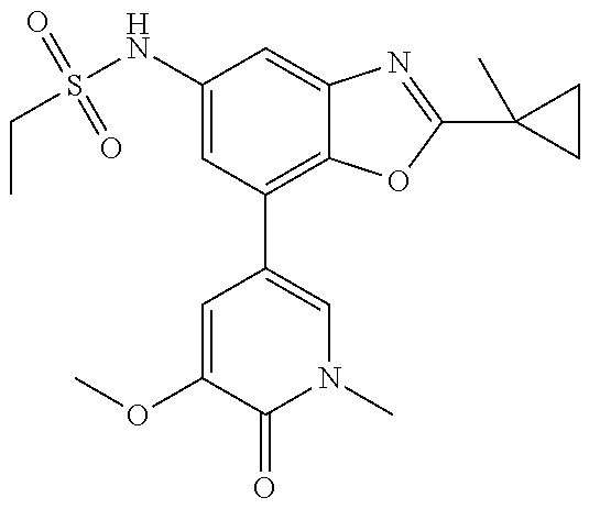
CCS(NC1=CC(C2=CN(C)C(=O)C(OC)=C2)=C2C(=C1)N=C(C1(C)CC1)O2)(=O)=O
